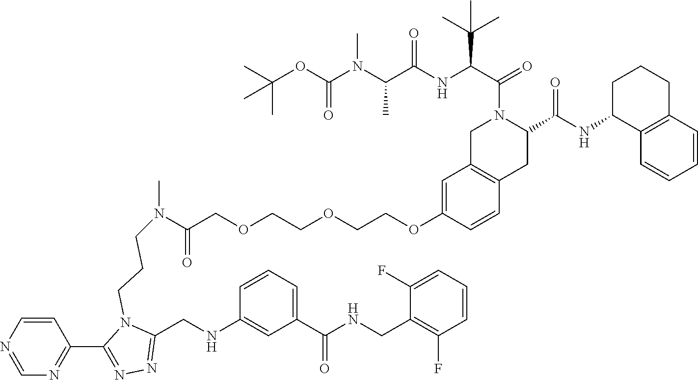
C1=CC2=C(C=C1OCCOCCOCC(N(CCCN1C(CNC3=CC(C(NCC4=C(F)C=CC=C4F)=O)=CC=C3)=NN=C1C1=NC=NC=C1)C)=O)CN(C(C(NC(C(N(C(OC(C)(C)C)=O)C)C)=O)C(C)(C)C)=O)C(C(NC1C3=C(CCC1)C=CC=C3)=O)C2
